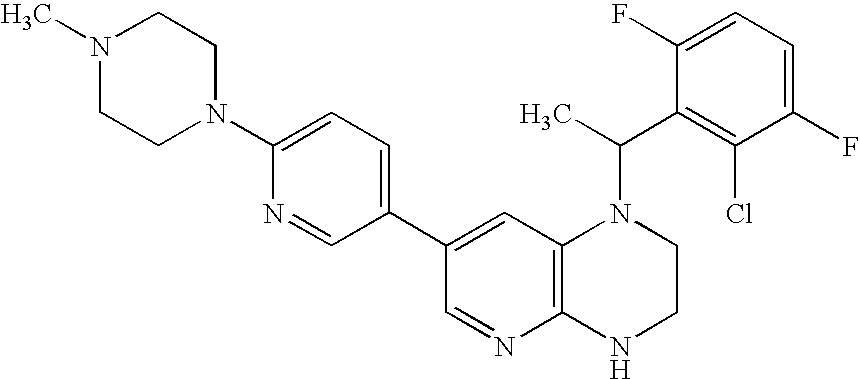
C12=C(C=C(C3=CC=C(N4CCN(C)CC4)N=C3)C=N1)N(C(C)C1=C(Cl)C(F)=CC=C1F)CCN2
